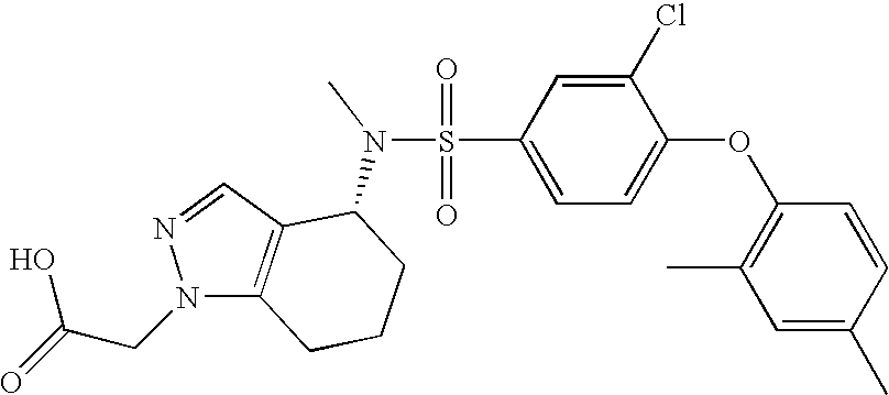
O=S(=O)(C1=CC=C(OC2=C(C)C=C(C)C=C2)C(Cl)=C1)N(C1C2=C(N(CC(=O)O)N=C2)CCC1)C
